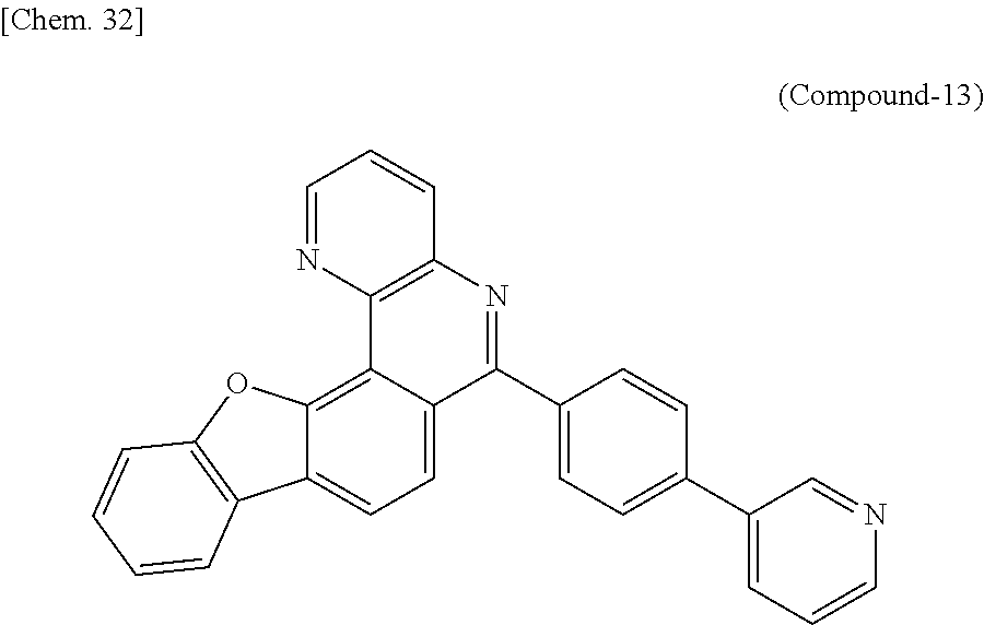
C1=NC2=C(C=C1)N=C(C1=CC=C(C3=CC=CN=C3)C=C1)C1=CC=C3C(=C21)OC1=C3C=CC=C1
